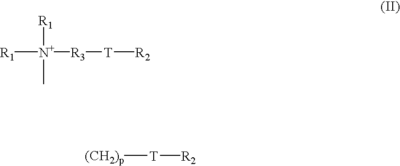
[R1][N+]([R1])(C)[R3][T][R2].[(CH2)p][T][R2]
